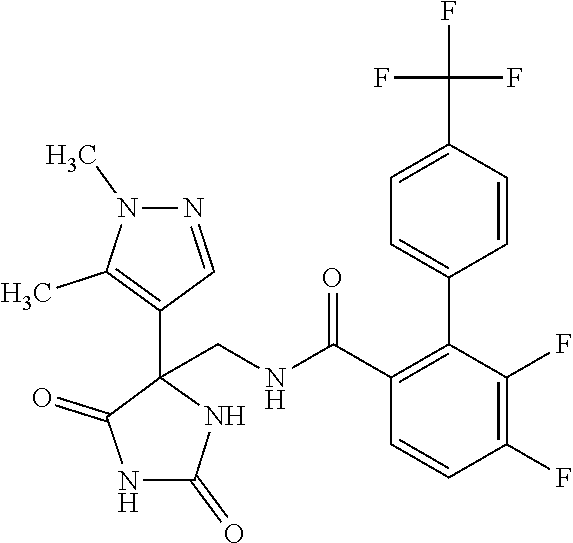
C1=CC(F)=C(F)C(C2=CC=C(C(F)(F)F)C=C2)=C1C(NCC1(C2=C(C)N(C)N=C2)C(=O)NC(=O)N1)=O
